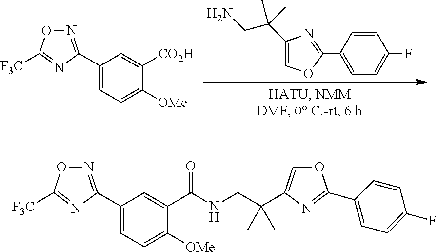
C1(C(CN)(C)C)=COC(C2=CC=C(F)C=C2)=N1.C1(C2=NOC([F3C])=N2)=CC=C([OMe])C([CO2H])=C1.C1(C2=NOC([F3C])=N2)=CC=C([OMe])C(C(NCC(C2=COC(C3=CC=C(F)C=C3)=N2)(C)C)=O)=C1
